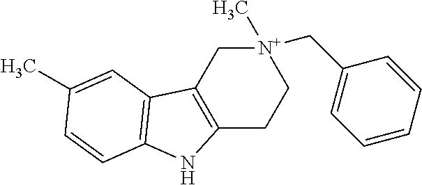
[N+]1(C)(CC2=CC=CC=C2)CC2=C(CC1)NC1=C2C=C(C)C=C1
